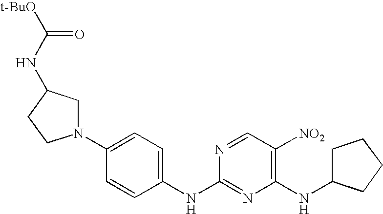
C1(NC2=CC=C(N3CC(NC([t-BuO])=O)CC3)C=C2)=NC(NC2CCCC2)=C([NO2])C=N1
